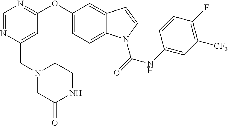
C(C1=CC(OC2=CC=C3C(=C2)C=CN3C(=O)NC2=CC([CF3])=C(F)C=C2)=NC=N1)N1CC(=O)NCC1
